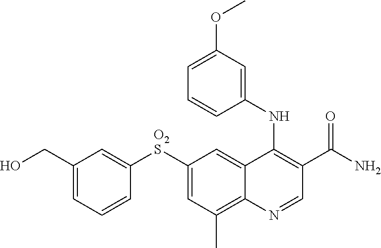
C(C1=CC=CC([O2S]C2=CC(C)=C3C(=C2)C(NC2=CC(OC)=CC=C2)=C(C(N)=O)C=N3)=C1)O
